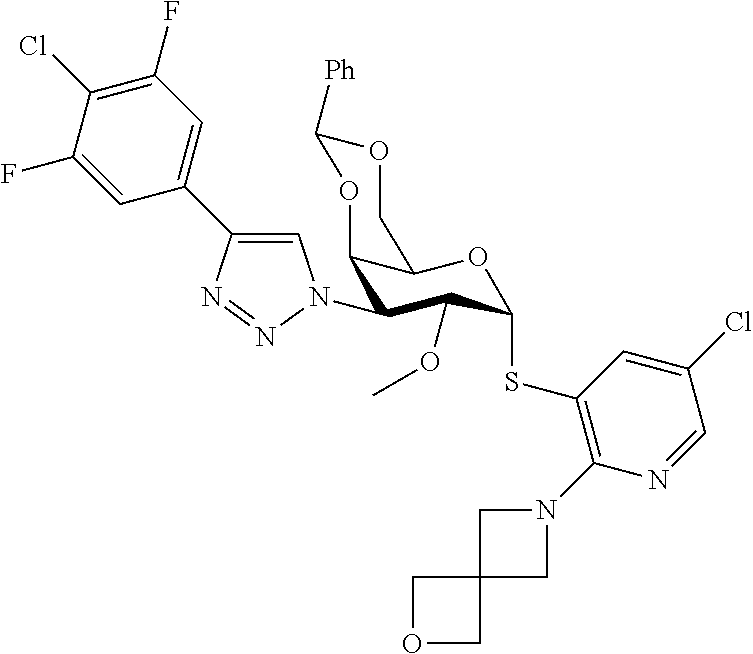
C1(F)=C(Cl)C(F)=CC(C2=CN(C3C4C(OC(SC5=C(N6CC7(C6)COC7)N=CC(Cl)=C5)C3OC)COC([Ph])O4)N=N2)=C1
